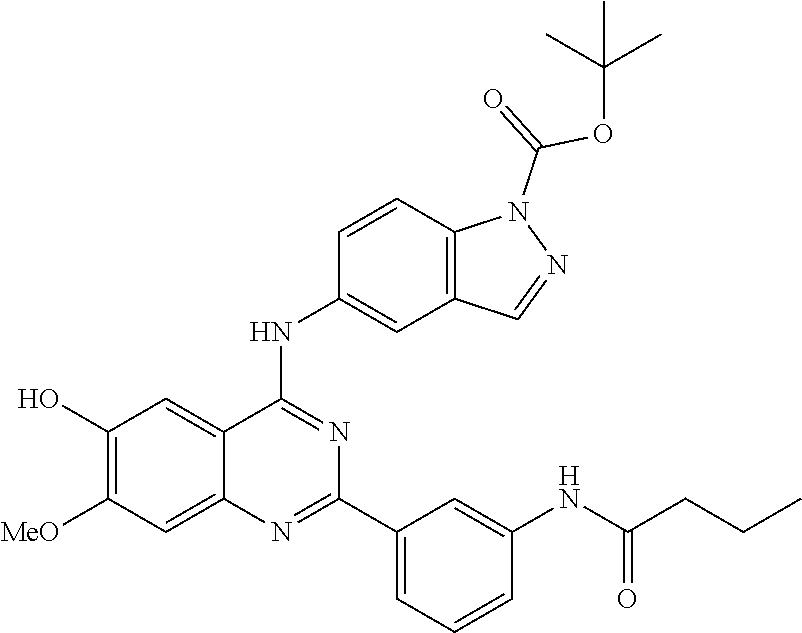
C1(O)=C([MeO])C=C2C(=C1)C(NC1=CC3=C(C=C1)N(C(OC(C)(C)C)=O)N=C3)=NC(C1=CC=CC(NC(CCC)=O)=C1)=N2
